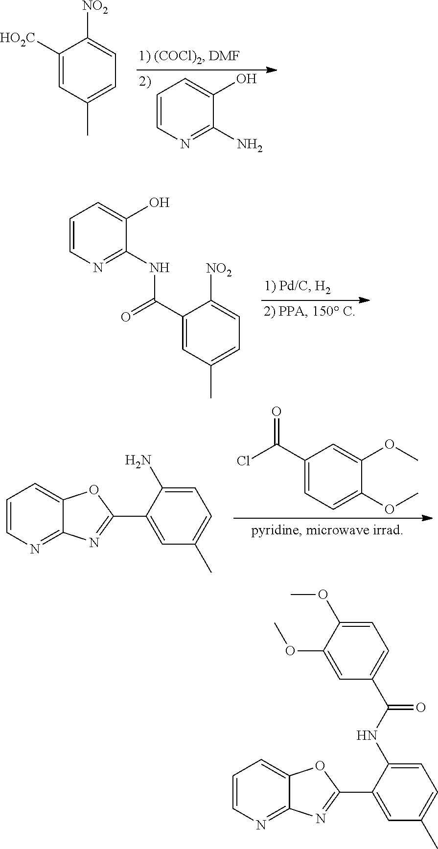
C1=CN=C(NC(C2=CC(C)=CC=C2[NO2])=O)C(O)=C1.C1(C(Cl)=O)=CC=C(OC)C(OC)=C1.C1=CN=C2C(=C1)OC(C1=CC(C)=CC=C1N)=N2.C1([HO2C])=CC(C)=CC=C1[NO2].C1=CN=C(N)C(O)=C1.C1=CN=C2C(=C1)OC(C1=CC(C)=CC=C1NC(C1=CC=C(OC)C(OC)=C1)=O)=N2
